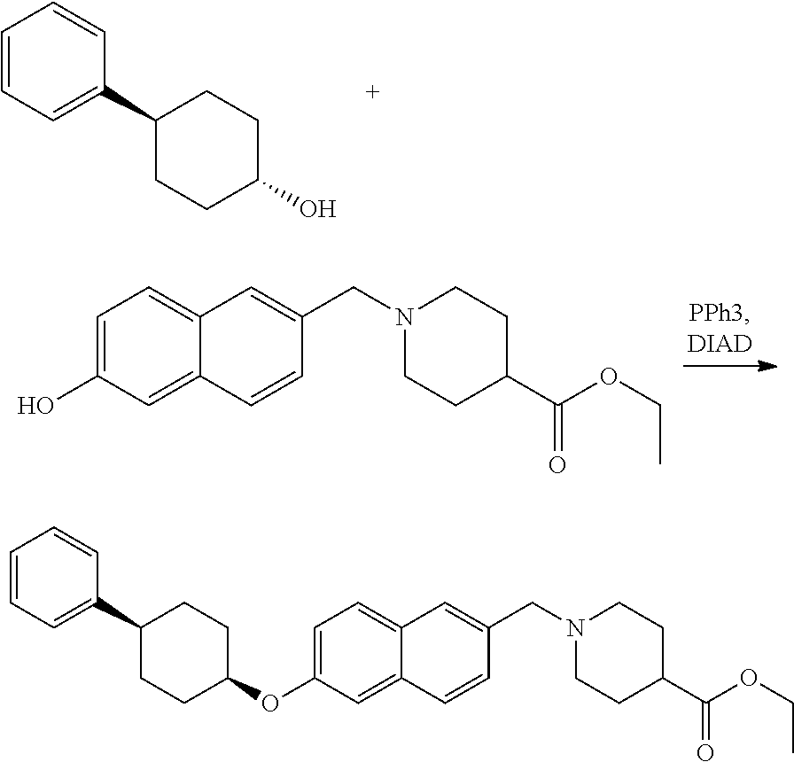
OC1CCC(C2=CC=CC=C2)CC1.C1=C(O)C=C2C(=C1)C=C(CN1CCC(C(OCC)=O)CC1)C=C2.C1=C(OC2CCC(C3=CC=CC=C3)CC2)C=C2C(=C1)C=C(CN1CCC(C(OCC)=O)CC1)C=C2
